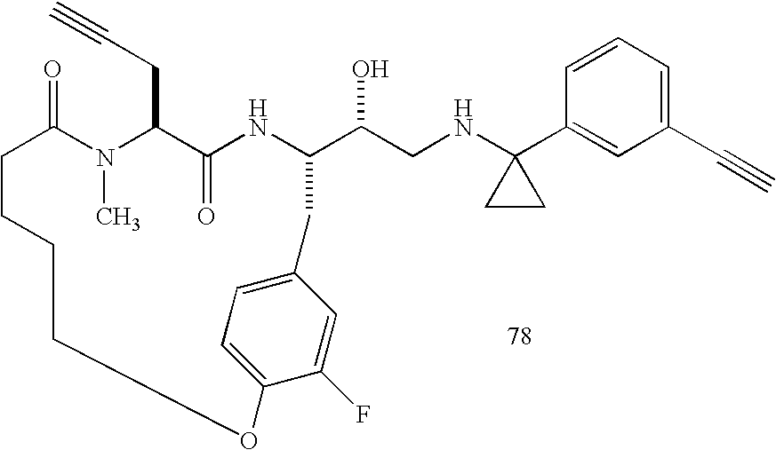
C1=CC=C(C#C)C=C1C1(NCC(O)C2NC(=O)C(CC#C)N(C)C(=O)CCCCOC3=CC=C(C=C3F)C2)CC1
